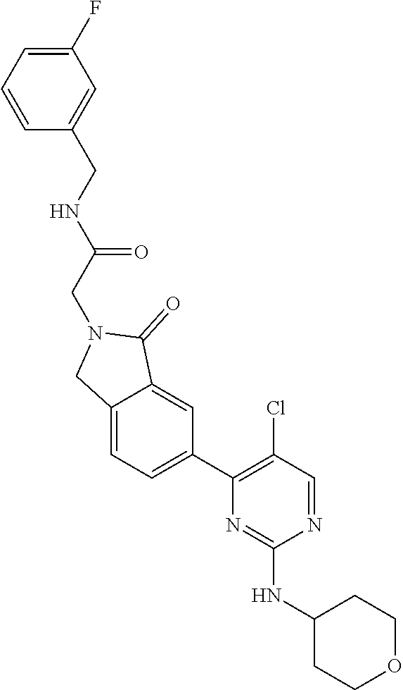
C1(NC2=NC(C3=CC=C4C(=C3)C(=O)N(CC(=O)NCC3=CC(F)=CC=C3)C4)=C(Cl)C=N2)CCOCC1
